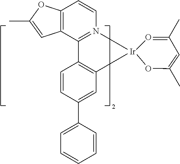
C1=CC(C2=CC=CC=C2)=CC2=C1C1=N(C=CC3=C1C=C(C)O3)C[Ir]1(C2)O=C(C)C=C(C)O1
